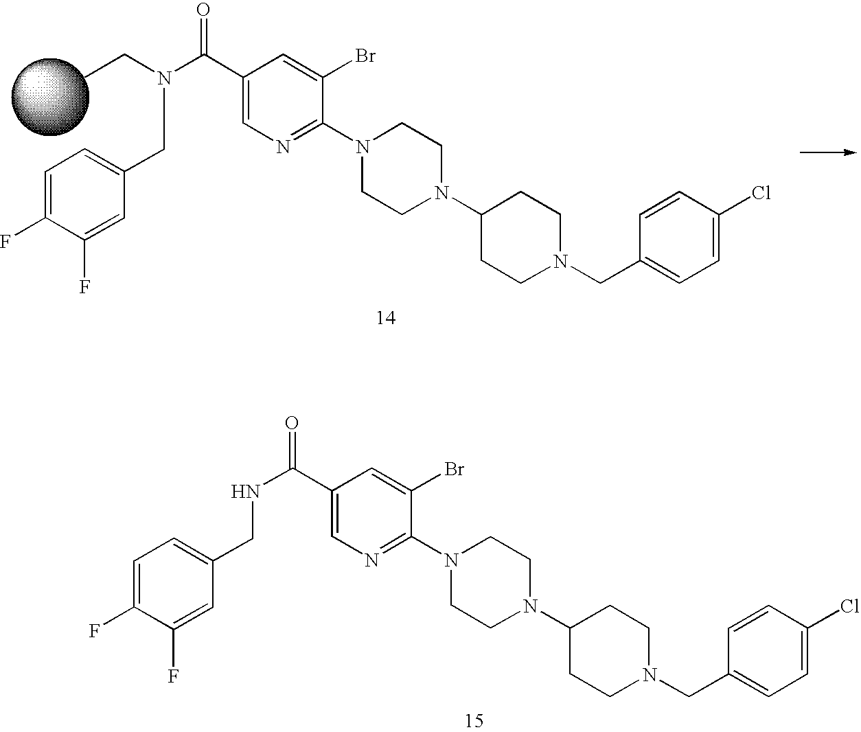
C1(C(N(CC)CC2=CC=C(F)C(F)=C2)=O)=CN=C(N2CCN(C3CCN(CC4=CC=C(Cl)C=C4)CC3)CC2)C(Br)=C1.C1(C(NCC2=CC=C(F)C(F)=C2)=O)=CN=C(N2CCN(C3CCN(CC4=CC=C(Cl)C=C4)CC3)CC2)C(Br)=C1
